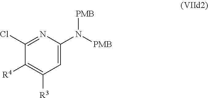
C1([R4])=C([R3])C=C(N([PMB])[PMB])N=C1Cl
